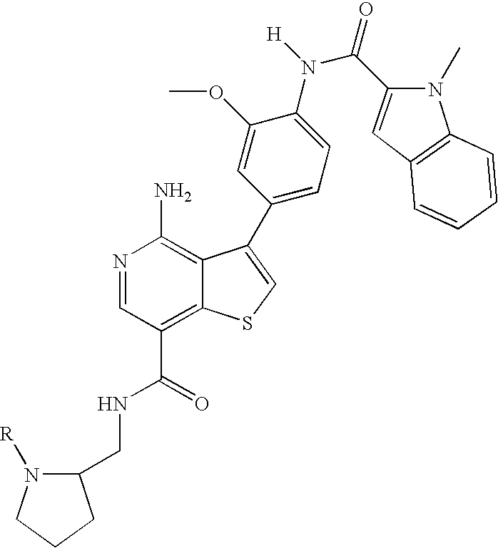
N1=CC(C(=O)NCC2N([R])CCC2)=C2C(=C1N)C(C1=CC=C(N(C(=O)C3=CC4=C(N3C)C=CC=C4)[H])C(OC)=C1)=CS2
